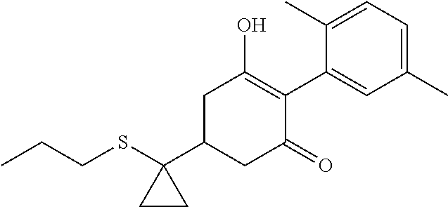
C(SC1(C2CC(=O)C(C3=CC(C)=CC=C3C)=C(O)C2)CC1)CC
